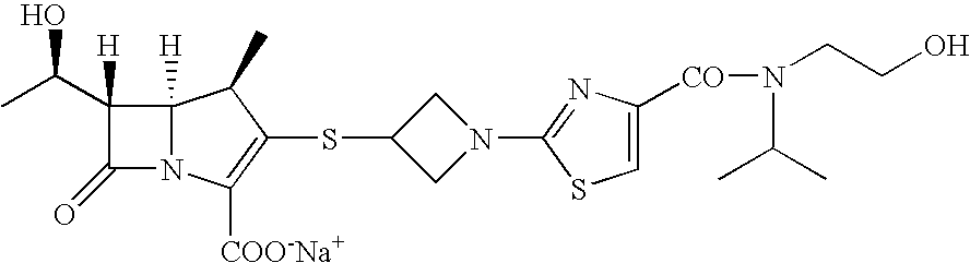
C1(C(C)O)([H])C(=O)N2C1([H])C(C)C(SC1CN(C3=NC([CO]N(CCO)C(C)C)=CS3)C1)=C2[COO-Na+]
